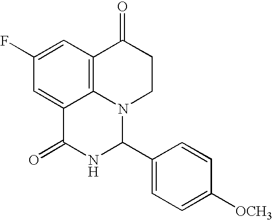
C1(F)=CC2=C3C(=C1)C(=O)NC(C1=CC=C([OCH3])C=C1)N3CCC2=O
